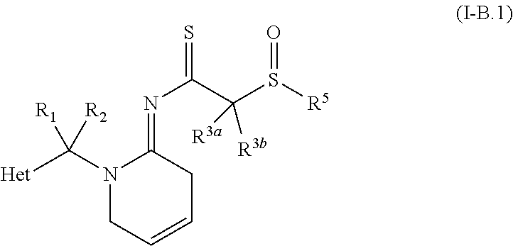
N1(C([Het])([R2])[R1])CC=CCC1=NC(=S)C(S([R5])=O)([R3a])[R3b]
